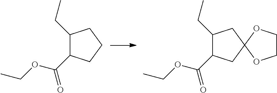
C1(CC)C(C(=O)OCC)CCC1.C1(CC)C(C(=O)OCC)CC2(C1)OCCO2
